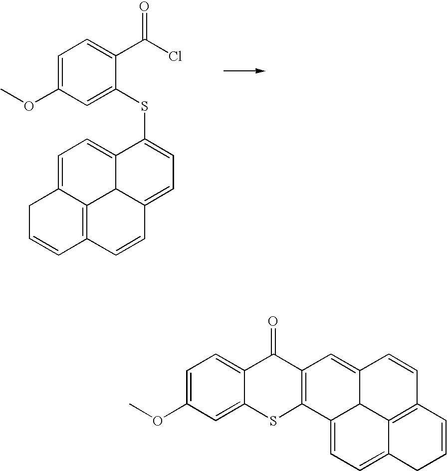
C1=C(OC)C=C(SC2=CC=C3C4C2=CC=C2C4=C(C=CC2)C=C3)C(C(Cl)=O)=C1.C1=C(OC)C=C2C(=C1)C(=O)C1=C(S2)C2=CC=C3C4=C(C=CC(=C1)C24)C=CC3
